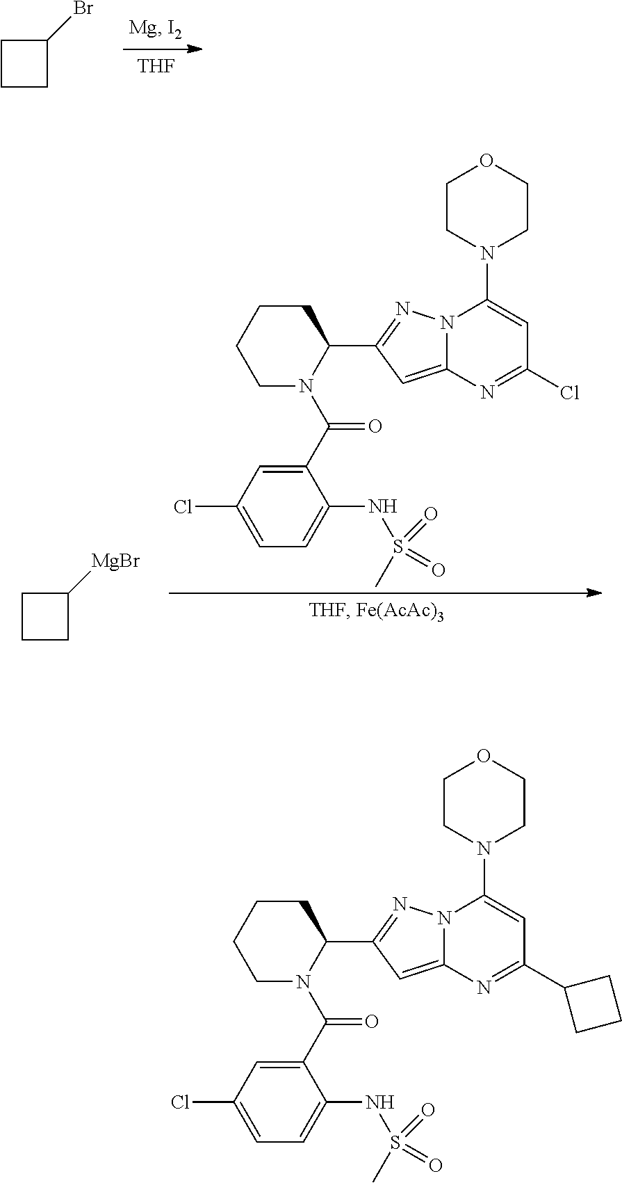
[THF].C1CC(Br)C1.C12=CC(C3CCCCN3C(C3=CC(Cl)=CC=C3NS(C)(=O)=O)=O)=NN1C(N1CCOCC1)=CC(Cl)=N2.C1CC([MgBr])C1.C12=CC(C3CCCCN3C(C3=CC(Cl)=CC=C3NS(C)(=O)=O)=O)=NN1C(N1CCOCC1)=CC(C1CCC1)=N2
